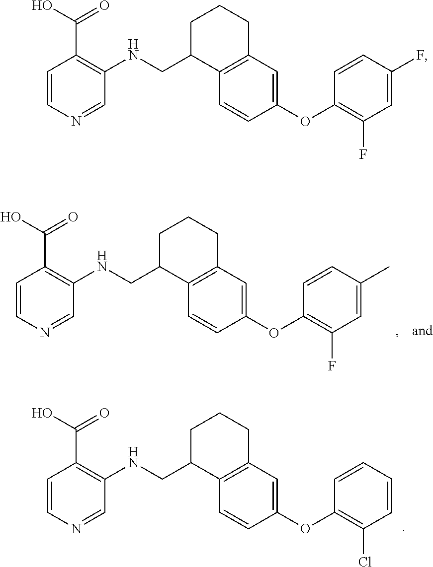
C1=CN=CC(NCC2CCCC3=C2C=CC(OC2=C(F)C=C(F)C=C2)=C3)=C1C(O)=O.C1=CN=CC(NCC2CCCC3=C2C=CC(OC2=C(Cl)C=CC=C2)=C3)=C1C(O)=O.C1=CN=CC(NCC2CCCC3=C2C=CC(OC2=C(F)C=C(C)C=C2)=C3)=C1C(O)=O
